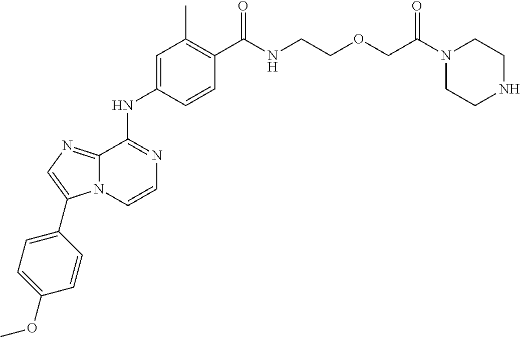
C(C1=C(C)C=C(NC2=NC=CN3C2=NC=C3C2=CC=C(OC)C=C2)C=C1)(=O)NCCOCC(N1CCNCC1)=O
